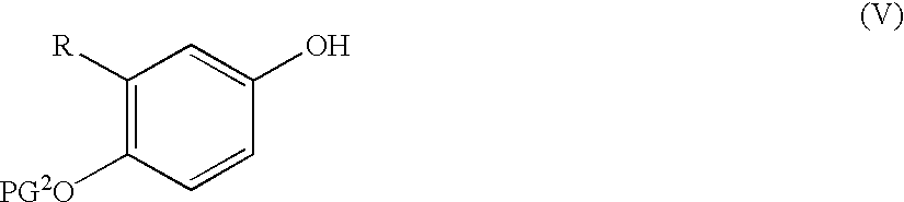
C1([R])=C([PG2O])C=CC(O)=C1
